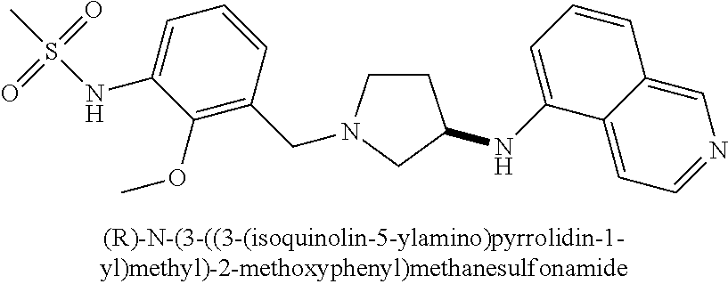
C1CN(CC2=C(OC)C(NS(C)(=O)=O)=CC=C2)CC1NC1=CC=CC2=CN=CC=C12
